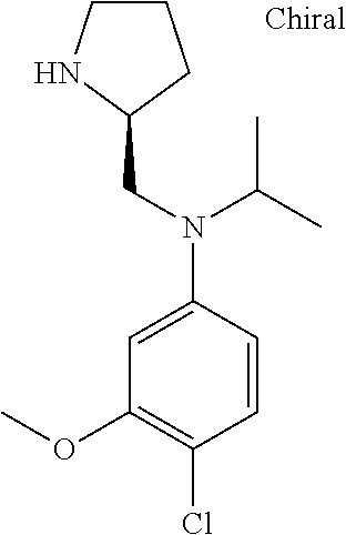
C1CNC(CN(C2=CC(OC)=C(Cl)C=C2)C(C)C)C1
